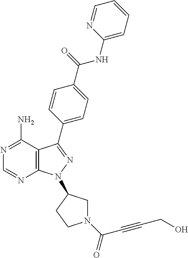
N1=C(N)C2=C(N=C1)N(C1CN(C(=O)C#CCO)CC1)N=C2C1=CC=C(C(=O)NC2=CC=CC=N2)C=C1
